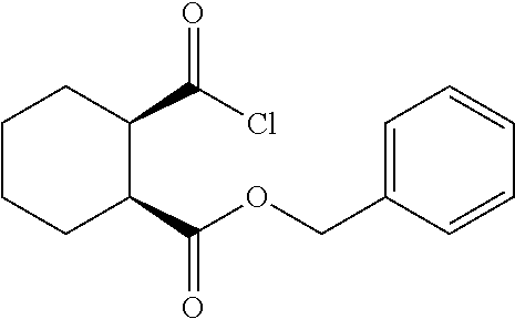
C1CCC(C(OCC2=CC=CC=C2)=O)C(C(Cl)=O)C1
